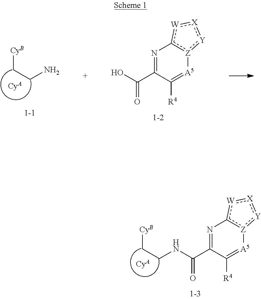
[CyB]CCN.[CyA].N1=C(C(=O)O)C([R4])=[A5][Z]2c1[W]:[X]:[Y]:2.N1=C(C(=O)NCC[CyB])C([R4])=[A5][Z]2c1[W]:[X]:[Y]:2.[CyA]
